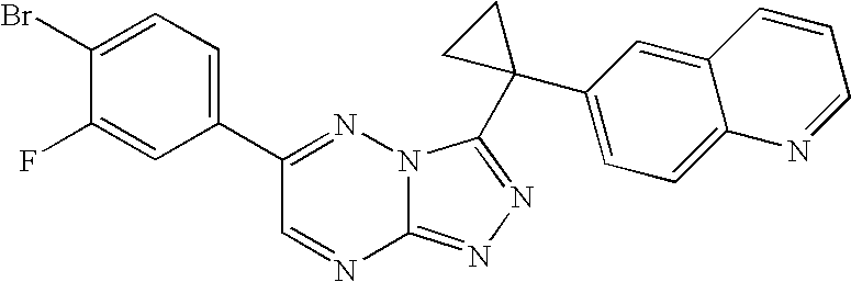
C1=NC2=NN=C(C3(C4=CC=C5C(=C4)C=CC=N5)CC3)N2N=C1C1=CC=C(Br)C(F)=C1
